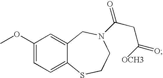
C1(OC)=CC=C2C(=C1)CN(C(CC(=O)[OCH3])=O)CCS2
